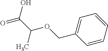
C1=CC=CC=C1COC(C(O)=O)C
